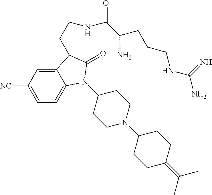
C1(N2C3=CC=C([CN])C=C3C(CCNC(C(N)CCCNC(N)=N)=O)C2=O)CCN(C2CCC(=C(C)C)CC2)CC1
